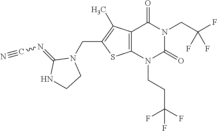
C12=C(N(CCC(F)(F)F)C(=O)N(CC(F)(F)F)C1=O)SC(CN1C(=NC#N)NCC1)=C2C
